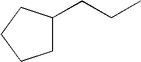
C1C(CCC)CCC1
